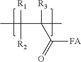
CC([R1])([R2])C([R3])(C([FA])=O)C
